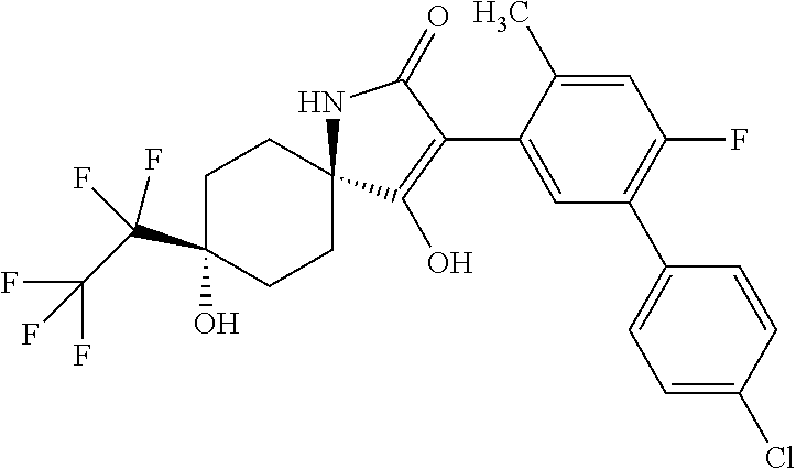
C1C(C(C(F)(F)F)(F)F)(O)CCC2(C1)NC(=O)C(C1=CC(C3=CC=C(Cl)C=C3)=C(F)C=C1C)=C2O
